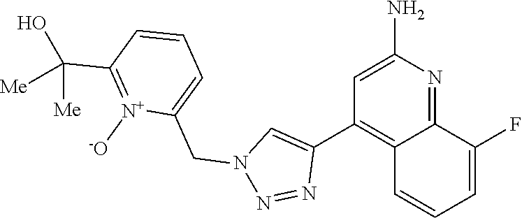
C12=NC(N)=CC(C3=CN(CC4=CC=CC(C(O)([Me])[Me])=[N+]4[-O])N=N3)=C1C=CC=C2F
